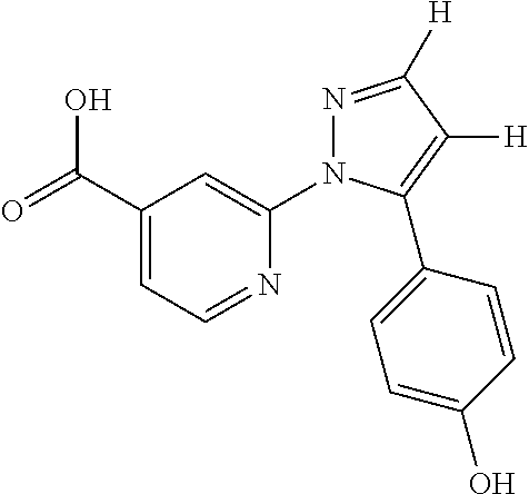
OC(C1=CC=NC(N2N=C([H])C([H])=C2C2=CC=C(O)C=C2)=C1)=O
